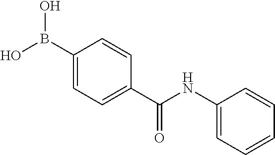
C1(B(O)O)=CC=C(C(NC2=CC=CC=C2)=O)C=C1
